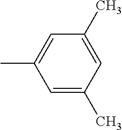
C1=C(C)C=C(C)C=C1C
